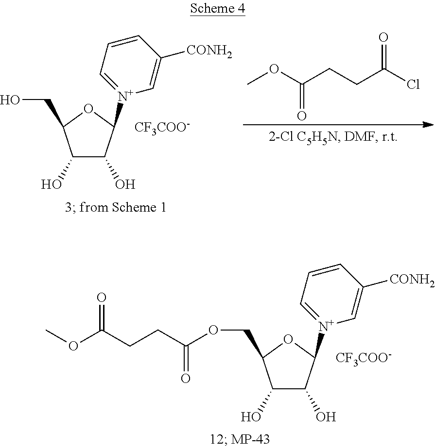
C1(O)C(O)C([N+]2=CC=CC([CONH2])=C2)OC1CO.[CF3COO-].ClC(CCC(OC)=O)=O.C1(O)C(O)C([N+]2=CC=CC([CONH2])=C2)OC1COC(CCC(OC)=O)=O.[CF3COO-]
